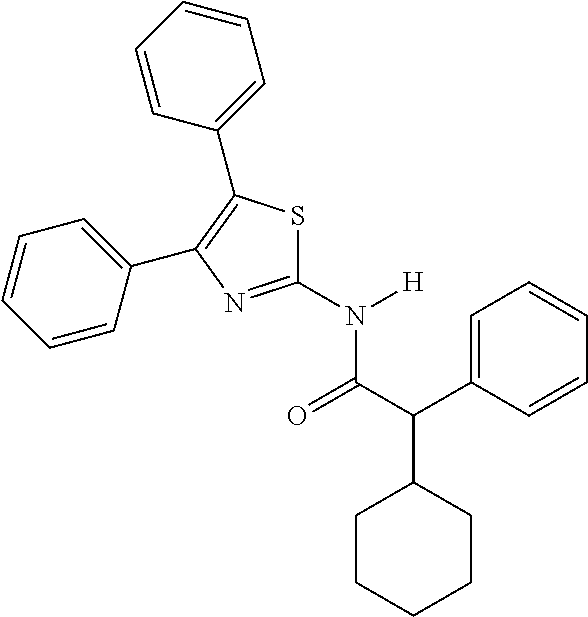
C1CC(C(C(N([H])C2=NC(C3=CC=CC=C3)=C(C3=CC=CC=C3)S2)=O)C2=CC=CC=C2)CCC1
